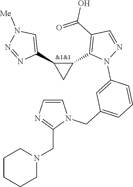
C1=CN=C(CN2CCCCC2)N1CC1=CC=CC(N2N=CC(C(=O)O)=C2C2C(C3=CN([Me])N=N3)C2)=C1
